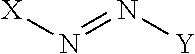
[X]N=N[Y]
